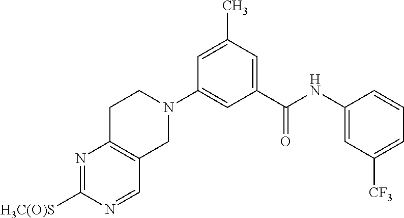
N1=C([H3C(O)S])N=CC2=C1CCN(C1=CC(C(NC3=CC([CF3])=CC=C3)=O)=CC(C)=C1)C2
